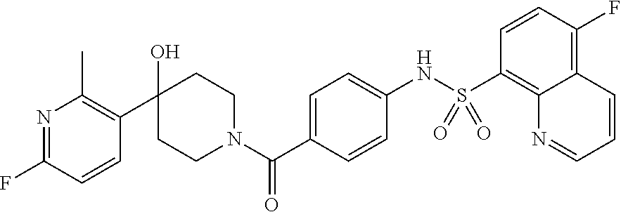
N1=C(F)C=CC(C2(O)CCN(C(C3=CC=C(NS(C4=C5C(=C(F)C=C4)C=CC=N5)(=O)=O)C=C3)=O)CC2)=C1C
